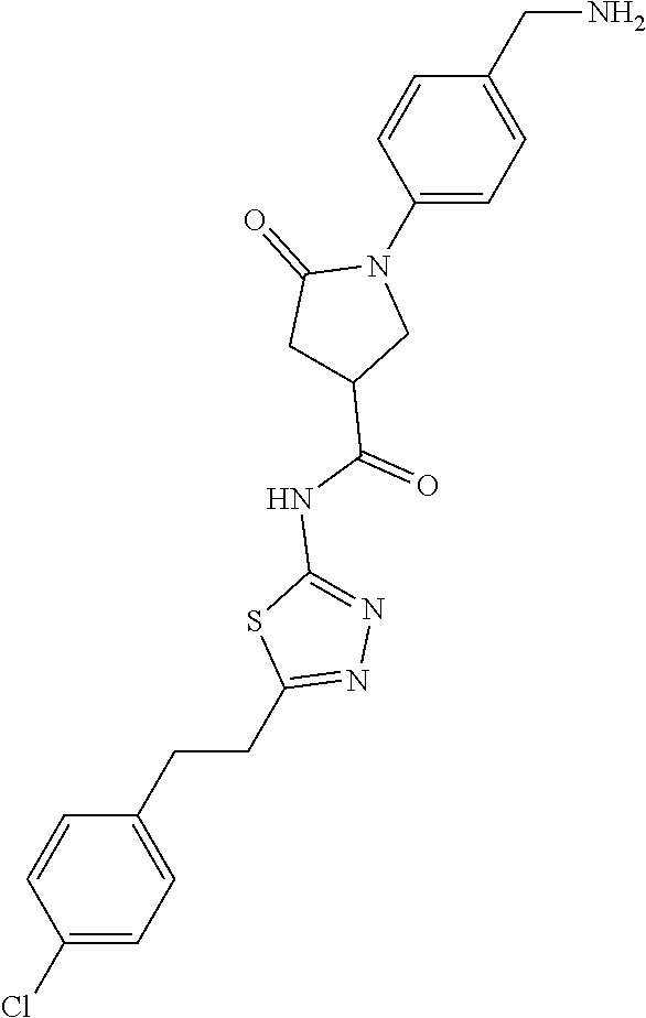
C1=CC(Cl)=CC=C1CCC1=NN=C(NC(C2CN(C3=CC=C(CN)C=C3)C(=O)C2)=O)S1
